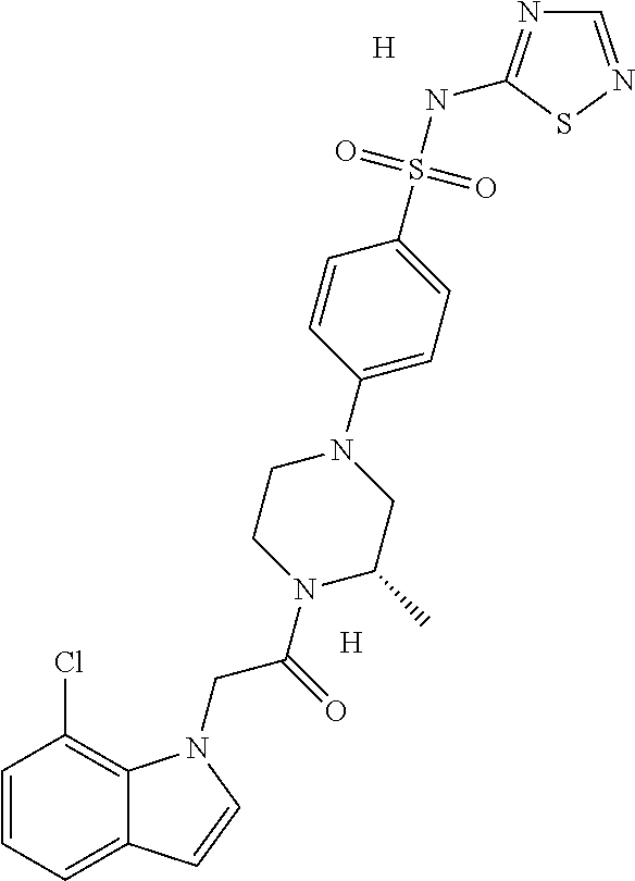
[H].C1=CC=C2C(=C1Cl)N(CC(=O)N1C(C)CN(C3=CC=C(S(NC4=NC=NS4)(=O)=O)C=C3)CC1)C=C2.[H]
